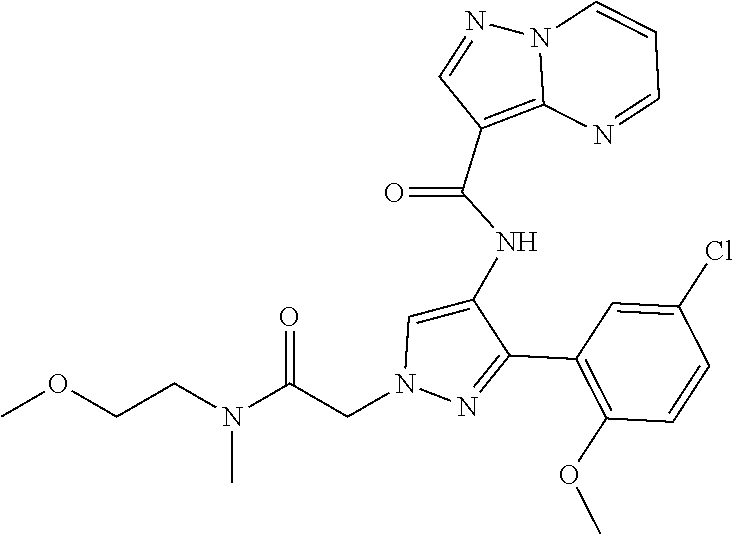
C1(C2=NN(CC(N(CCOC)C)=O)C=C2NC(C2=C3N(N=C2)C=CC=N3)=O)=C(OC)C=CC(Cl)=C1
